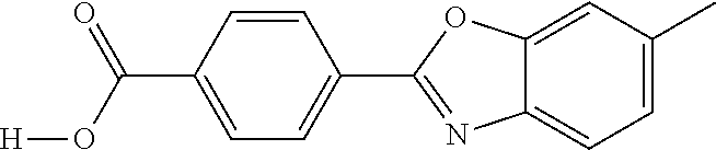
C1(C)=CC=C2C(=C1)OC(C1=CC=C(C(=O)O[H])C=C1)=N2
